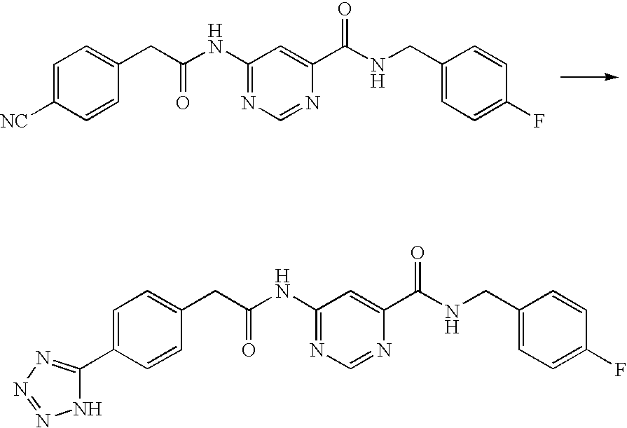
C1=C([NC])C=CC(CC(NC2=NC=NC(C(NCC3=CC=C(F)C=C3)=O)=C2)=O)=C1.C1=C(C2=NN=NN2)C=CC(CC(NC2=NC=NC(C(NCC3=CC=C(F)C=C3)=O)=C2)=O)=C1
